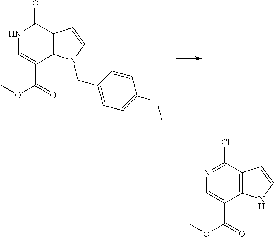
N1C=C(C(OC)=O)C2=C(C1=O)C=CN2CC1=CC=C(OC)C=C1.N1=C(Cl)C2=C(C(C(OC)=O)=C1)NC=C2
